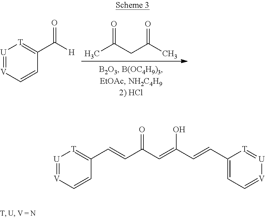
CC(CC(C)=O)=O.[U]1=[V]C=CC(C([H])=O)=[T]1.[U]1=[V]C=CC(C=CC(C=C(C=CC2=CC=[V][U]=[T]2)O)=O)=[T]1
